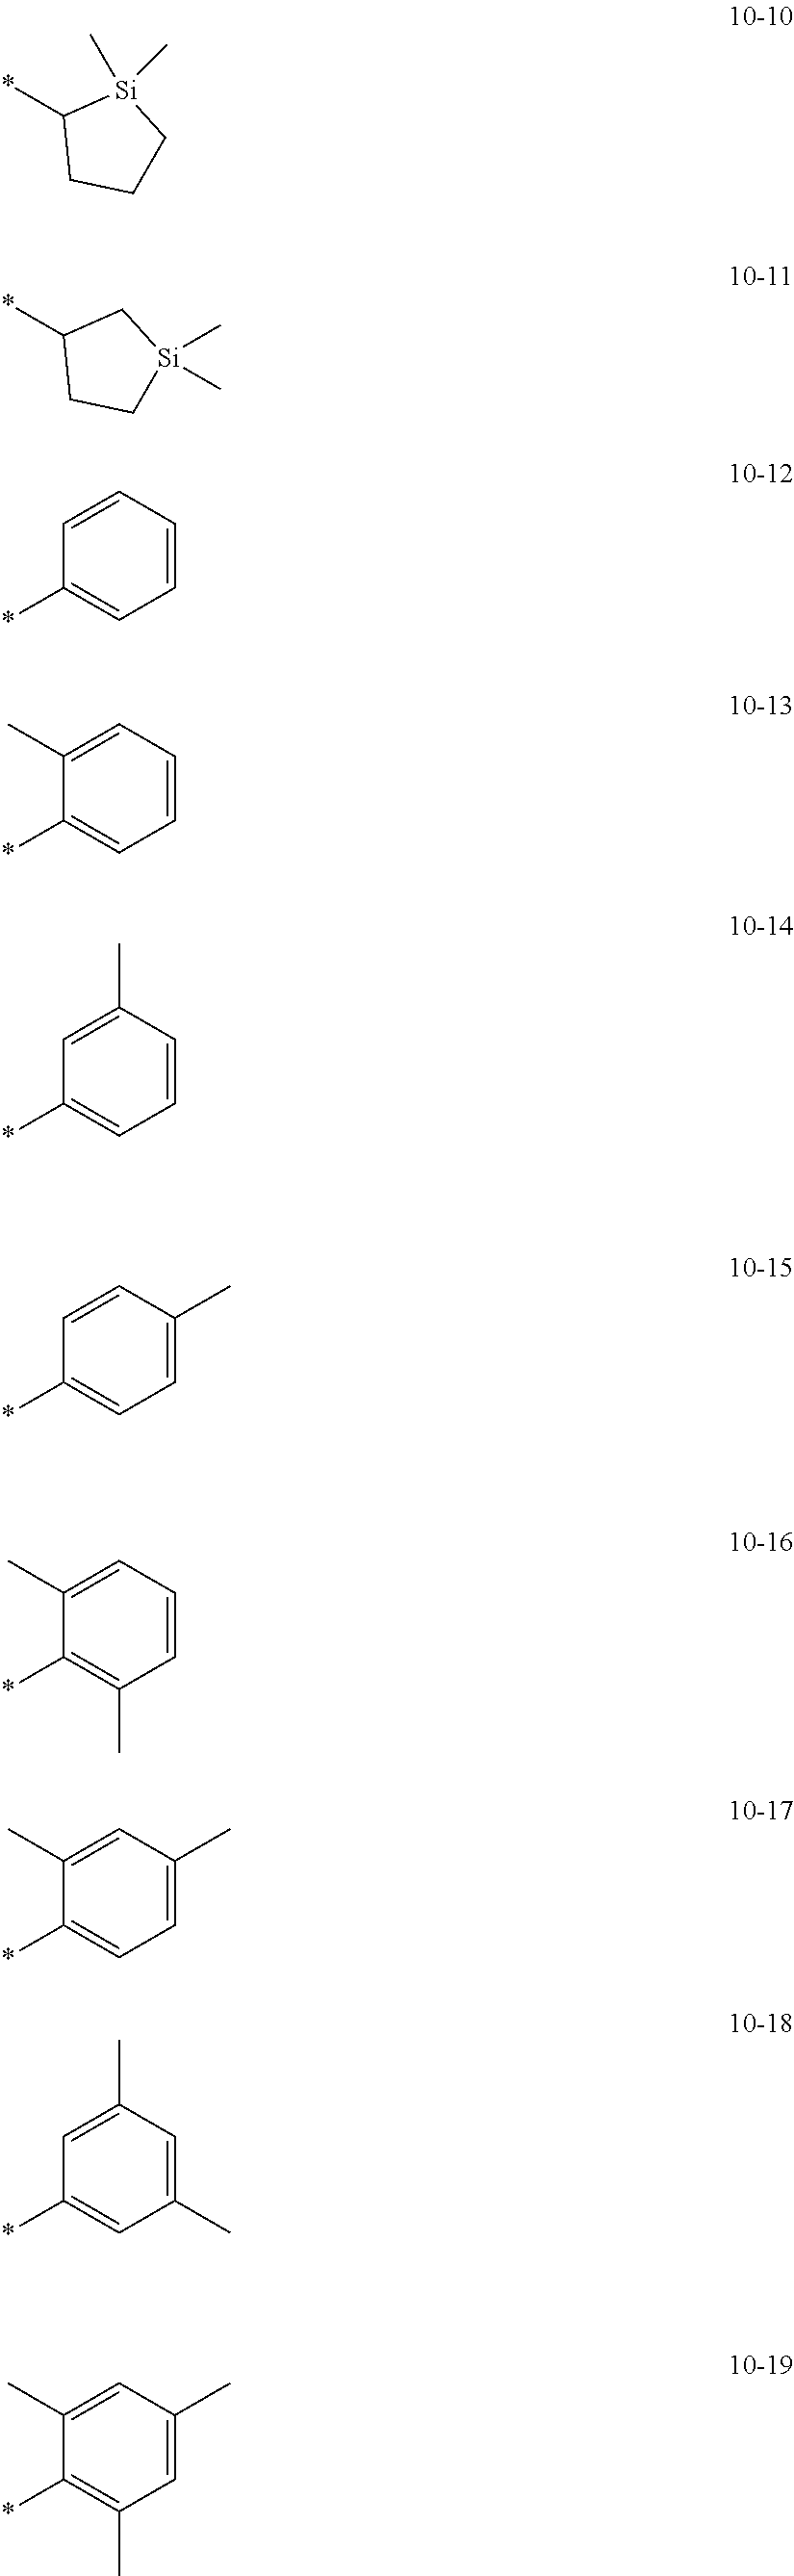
C1(*)CCC[Si]1(C)C.C1(*)CC[Si](C)(C)C1.C1(*)=CC=CC=C1.C1(*)=CC=CC=C1C.C1(*)=CC=CC(C)=C1.C1(*)=CC=C(C)C=C1.C1(*)=C(C)C=CC=C1C.C1(*)=CC=C(C)C=C1C.C1(*)=CC(C)=CC(C)=C1.C1(*)=C(C)C=C(C)C=C1C
